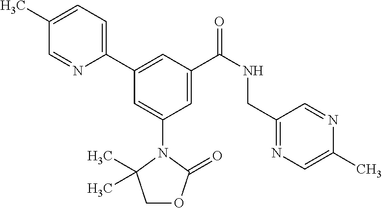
C1(C)=CC=C(C2=CC(C(NCC3=NC=C(C)N=C3)=O)=CC(N3C(C)(C)COC3=O)=C2)N=C1
